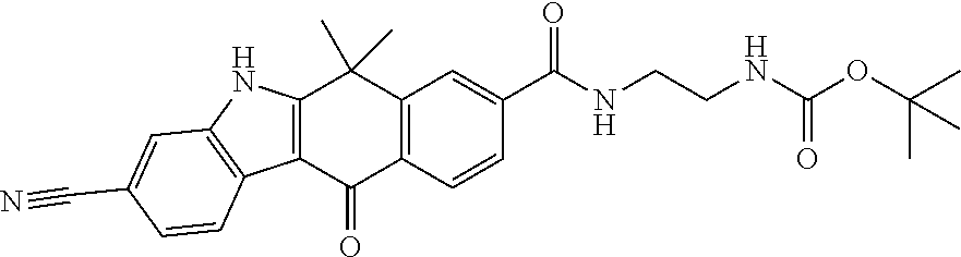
C12=C(C=CC(C(NCCNC(OC(C)(C)C)=O)=O)=C1)C(=O)C1=C(C2(C)C)NC2=C1C=CC(C#N)=C2
